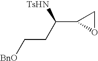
[BnO]CCC(C1OC1)[TsHN]
